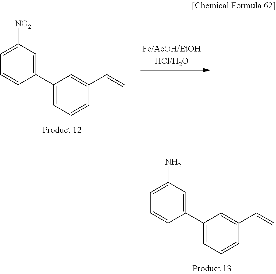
C1=CC(C2=CC=CC(C=C)=C2)=CC([NO2])=C1.C1=CC(C2=CC=CC(C=C)=C2)=CC(N)=C1
